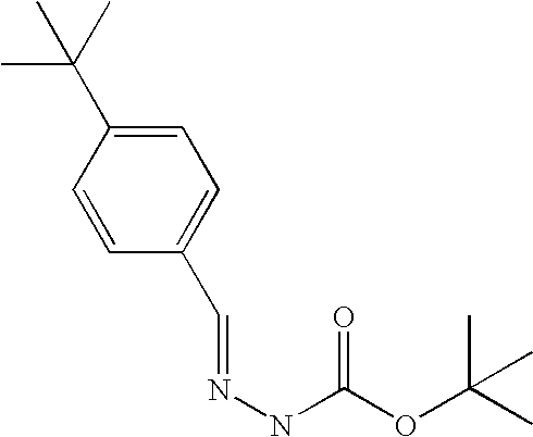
O=C(OC(C)(C)C)NN=CC1=CC=C(C(C)(C)C)C=C1
